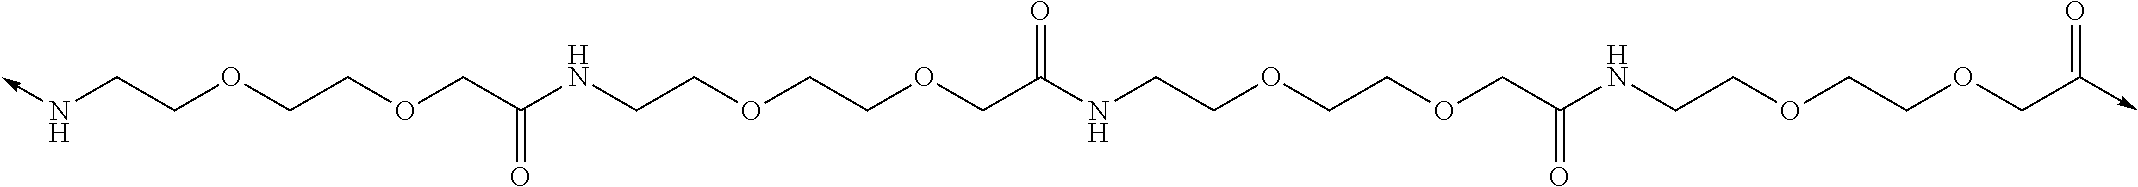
N(->C)CCOCCOCC(=O)NCCOCCOCC(=O)NCCOCCOCC(=O)NCCOCCOCC(=O)->C
